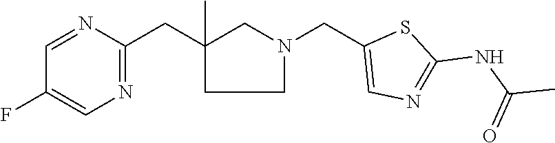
C1=NC(CC2(C)CCN(CC3=CN=C(NC(C)=O)S3)C2)=NC=C1F
